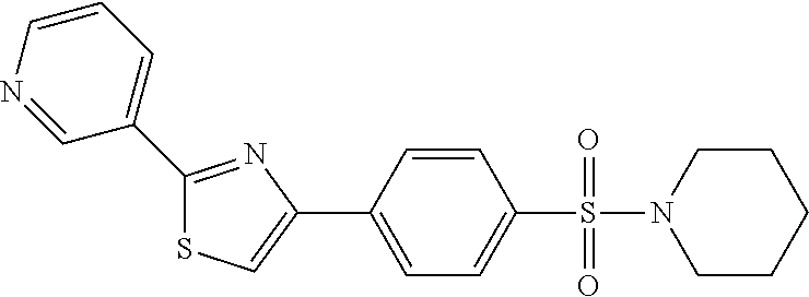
C1(C2=CC=CN=C2)=NC(C2=CC=C(S(=O)(=O)N3CCCCC3)C=C2)=CS1
